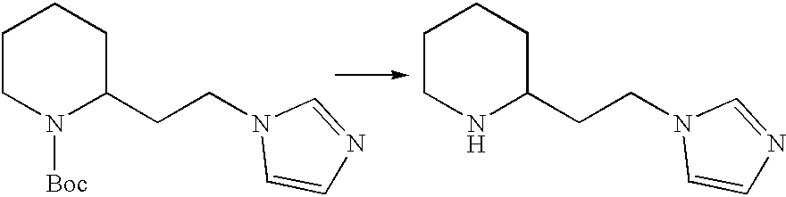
C1CNC(CCN2C=CN=C2)CC1.C1CN([Boc])C(CCN2C=CN=C2)CC1
